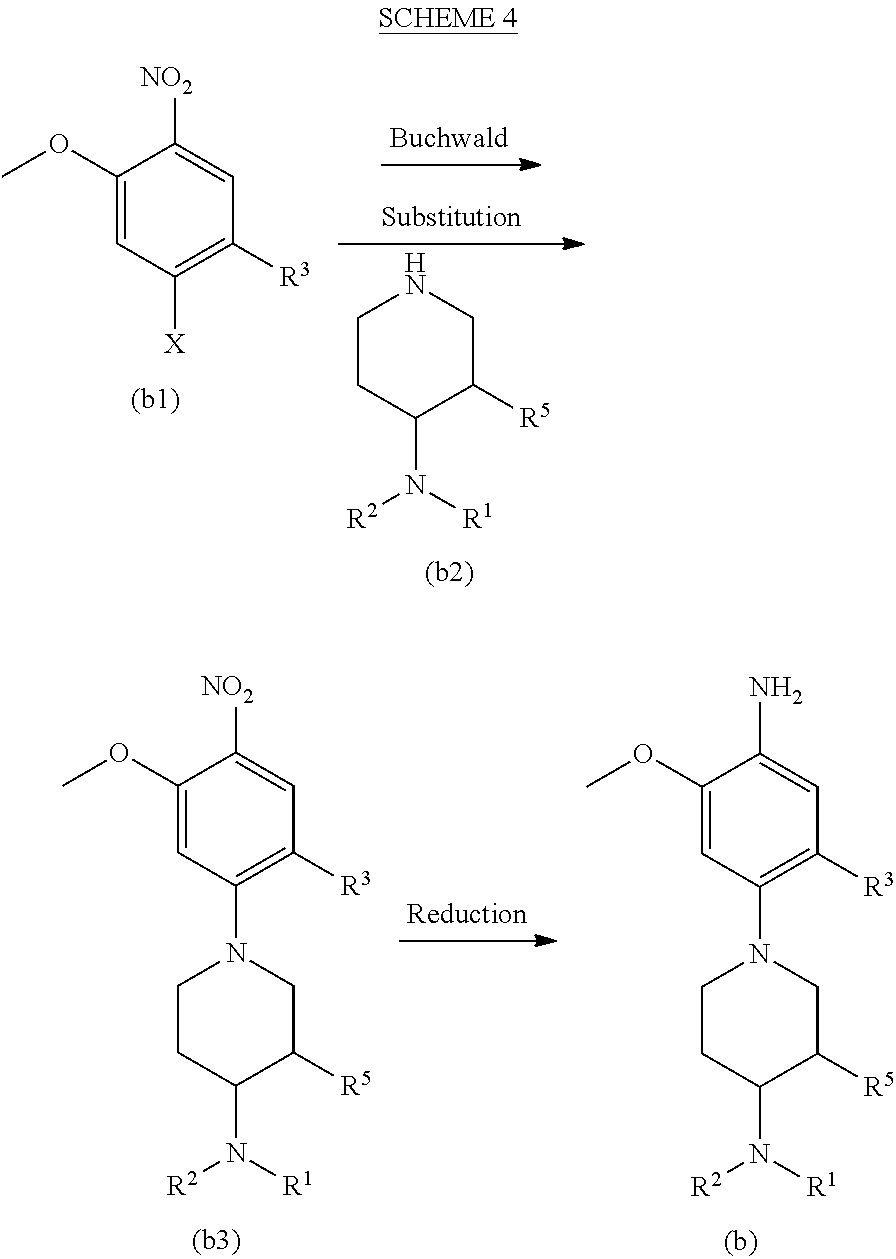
N1CCC(N([R2])[R1])C([R5])C1.C1(OC)=CC([X])=C([R3])C=C1[NO2].C1(OC)=CC(N2CCC(N([R2])[R1])C([R5])C2)=C([R3])C=C1[NO2].C1(OC)=CC(N2CCC(N([R2])[R1])C([R5])C2)=C([R3])C=C1N
